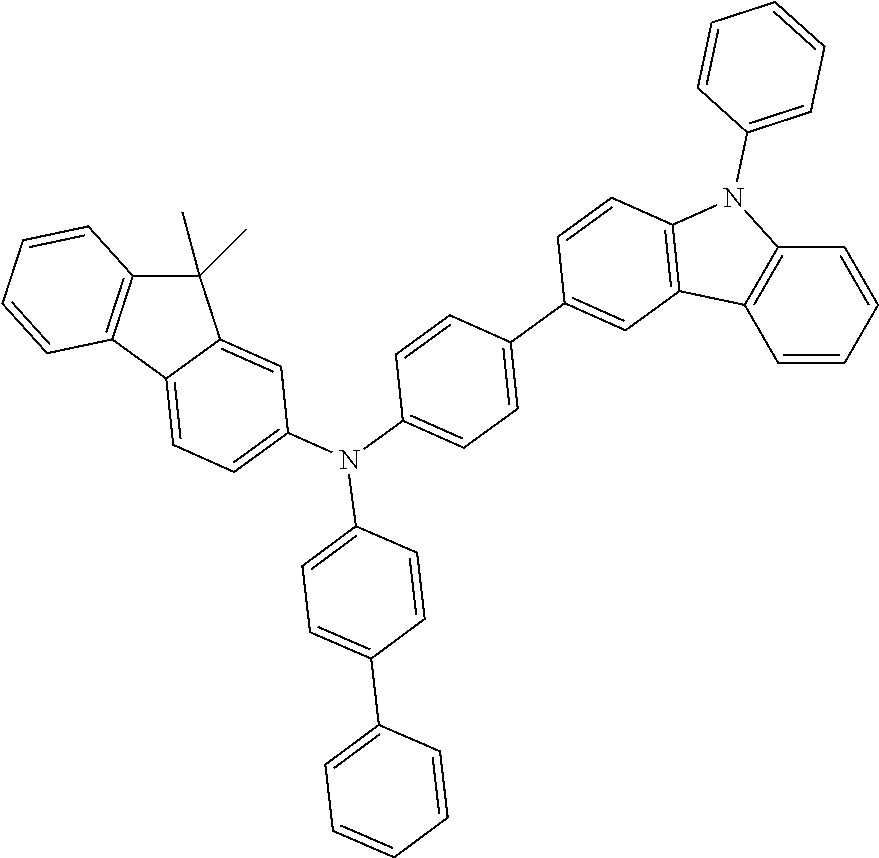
C1(C)(C)C2=C(C3=CC=C(N(C4=CC=C(C5=CC6=C(C=C5)N(C5=CC=CC=C5)C5=C6C=CC=C5)C=C4)C4=CC=C(C5=CC=CC=C5)C=C4)C=C13)C=CC=C2
